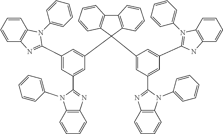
C12=C(C(C3=CC(C4=NC5=C(N4C4=CC=CC=C4)C=CC=C5)=CC(C4=N(C5=CC=CC=C5)C5=C(C=CC=C5)N4)=C3)(C3=CC(C4=NC5=C(C=CC=C5)N4C4=CC=CC=C4)=CC(C4=NC5=C(N4C4=CC=CC=C4)C=CC=C5)=C3)C3=C1C=CC=C3)C=CC=C2
